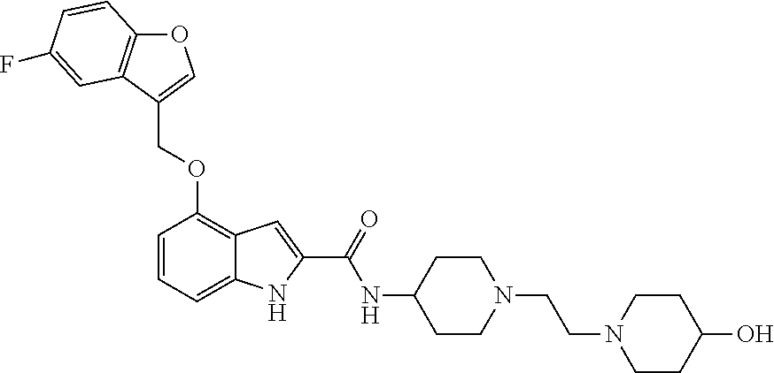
O1C2=C(C(COC3=C4C(=CC=C3)NC(C(=O)NC3CCN(CCN5CCC(O)CC5)CC3)=C4)=C1)C=C(F)C=C2
